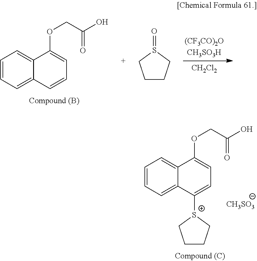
C1=CC=C2C(=C1)C(OCC(O)=O)=CC=C2.[(CF3CO)2OCH3SO3H].[CH2Cl2].C1CCS(=O)C1.C1=CC=C2C(=C1)C(OCC(O)=O)=CC=C2[S+]1CCCC1.[CH3SO3]
